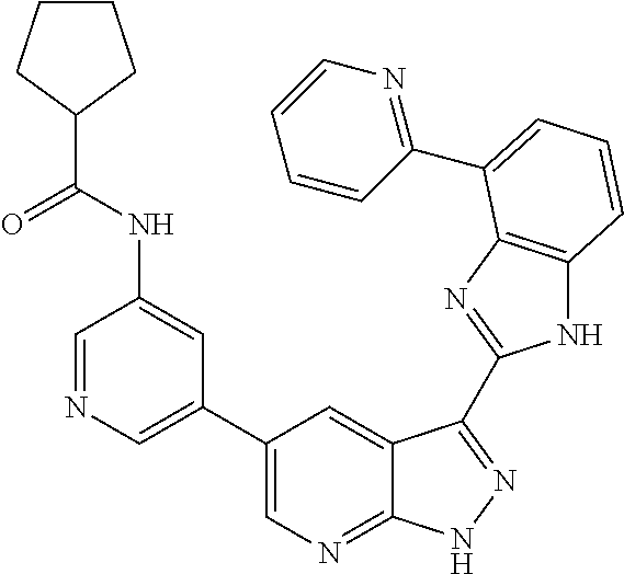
C1(C2=CN=C3C(=C2)C(C2=NC4=C(N2)C=CC=C4C2=NC=CC=C2)=NN3)=CN=CC(NC(C2CCCC2)=O)=C1
